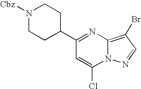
C1(C2CCN([Cbz])CC2)=NC2=C(Br)C=NN2C(Cl)=C1
